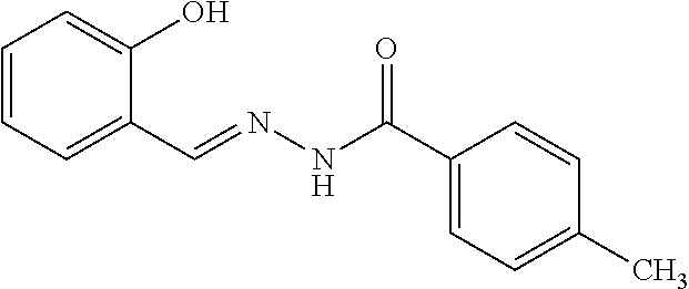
C1=CC=C(C=NNC(C2=CC=C(C)C=C2)=O)C(O)=C1
